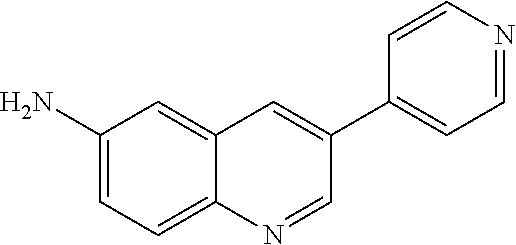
C1(N)=CC=C2C(=C1)C=C(C1=CC=NC=C1)C=N2
